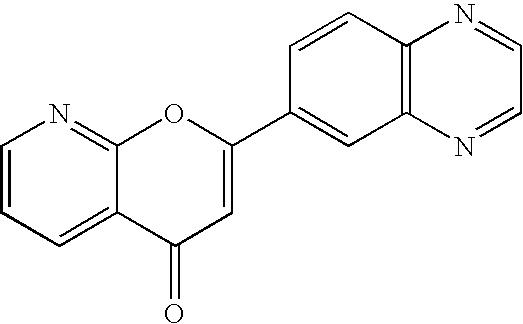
C1=CC=C2C(=N1)OC(C1=CC3=C(C=C1)N=CC=N3)=CC2=O
